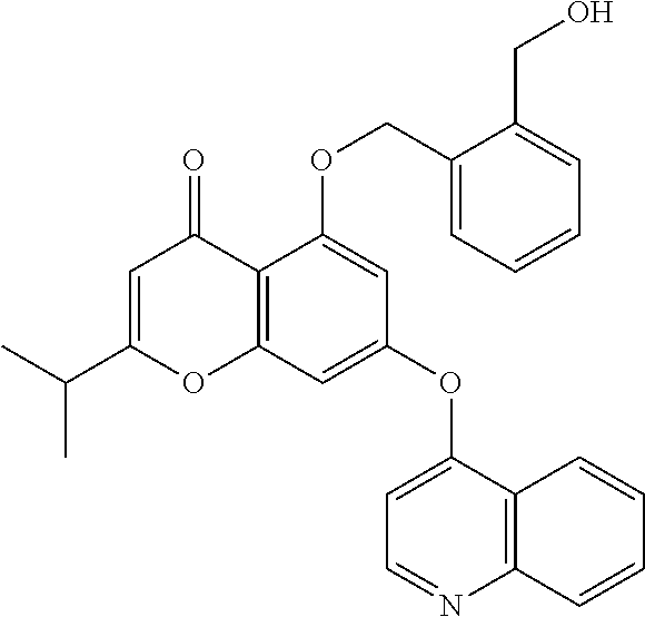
C12=C(C=C(OC3=CC=NC4=C3C=CC=C4)C=C1OCC1=CC=CC=C1CO)OC(C(C)C)=CC2=O
